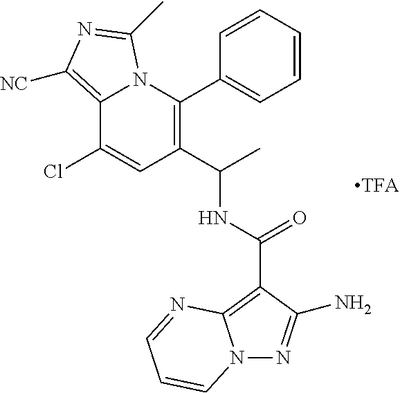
C12=C([NC])N=C(C)N1C(C1=CC=CC=C1)=C(C(C)NC(=O)C1=C3N(N=C1N)C=CC=N3)C=C2Cl
